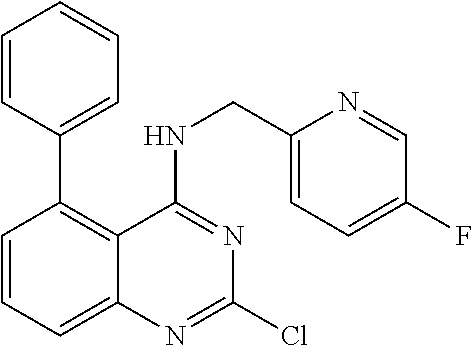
C1=CC=CC=C1C1=C2C(=CC=C1)N=C(Cl)N=C2NCC1=CC=C(F)C=N1
